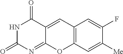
N1C(=O)N=C2C(=CC3=C(O2)C=C([Me])C(F)=C3)C1=O
